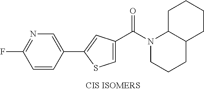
C1(C2=CC(C(N3CCCC4C3CCCC4)=O)=CS2)=CN=C(F)C=C1
